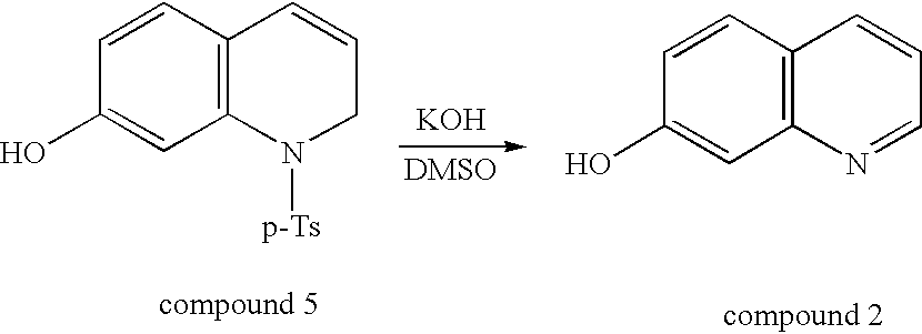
C1=CC(O)=CC2=C1C=CC=N2.[DMSO].C1=CC(O)=CC2=C1C=CCN2[p-Ts].[KOH]
